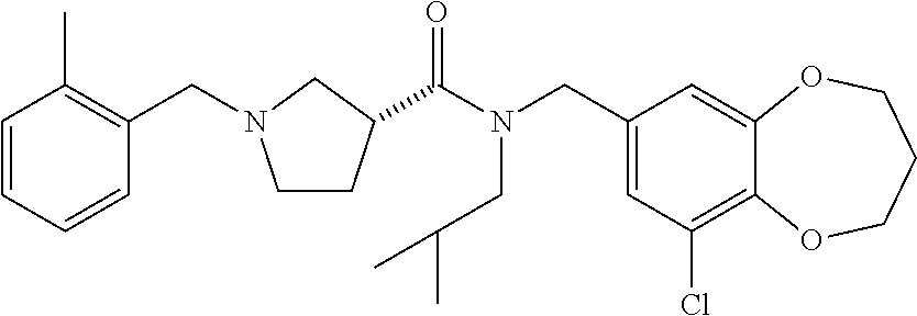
C1(CN(C(=O)C2CCN(CC3=C(C)C=CC=C3)C2)CC(C)C)=CC(Cl)=C2C(=C1)OCCCO2
